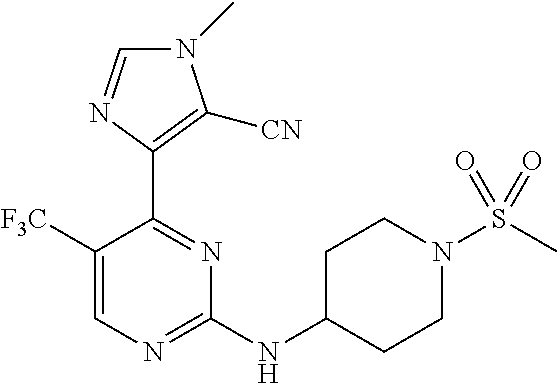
C1(NC2CCN(S(C)(=O)=O)CC2)=NC=C([F3C])C(C2=C([CN])N(C)C=N2)=N1
